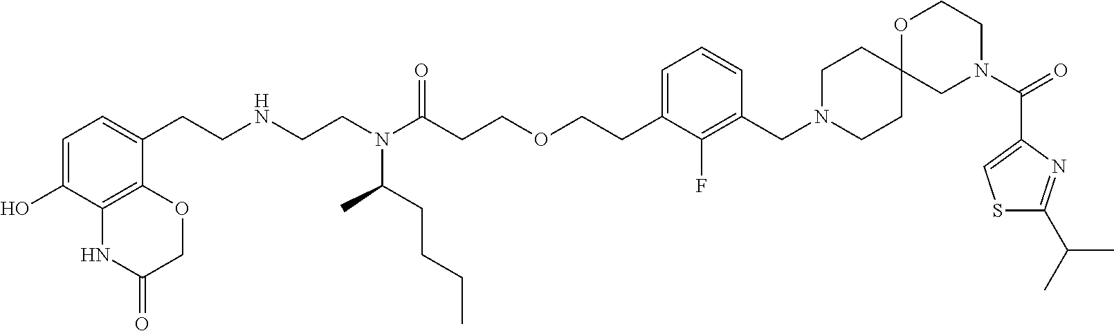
C1=C(CCNCCN(C(CCOCCC2=CC=CC(CN3CCC4(CC3)CN(C(C3=CSC(C(C)C)=N3)=O)CCO4)=C2F)=O)C(CCCC)C)C2=C(C(O)=C1)NC(=O)CO2
